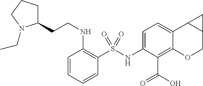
C1(NS(C2=C(NCCC3CCCN3CC)C=CC=C2)(=O)=O)=CC=C2C(=C1C(O)=O)OCC1C2C1
